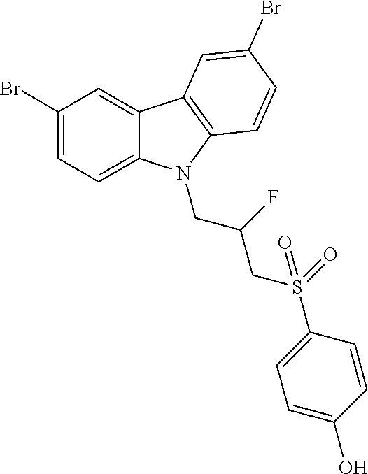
C1(Br)=CC=C2C(=C1)C1=C(N2CC(CS(C2=CC=C(O)C=C2)(=O)=O)F)C=CC(Br)=C1
